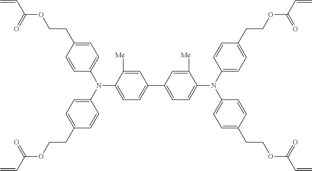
C1([Me])=CC(C2=CC=C(N(C3=CC=C(CCOC(C=C)=O)C=C3)C3=CC=C(CCOC(C=C)=O)C=C3)C([Me])=C2)=CC=C1N(C1=CC=C(CCOC(C=C)=O)C=C1)C1=CC=C(CCOC(C=C)=O)C=C1
